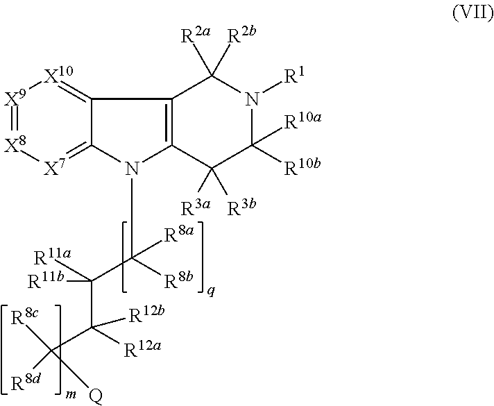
[X9]1=[X8][X7]=C2C(=[X10]1)C1=C(N2C([R8b])([R8a])C(C([R12a])(C([R8c])([R8d])[Q])[R12b])([R11a])[R11b])C([R3a])([R3b])C([R10b])([R10a])N([R1])C1([R2a])[R2b]
